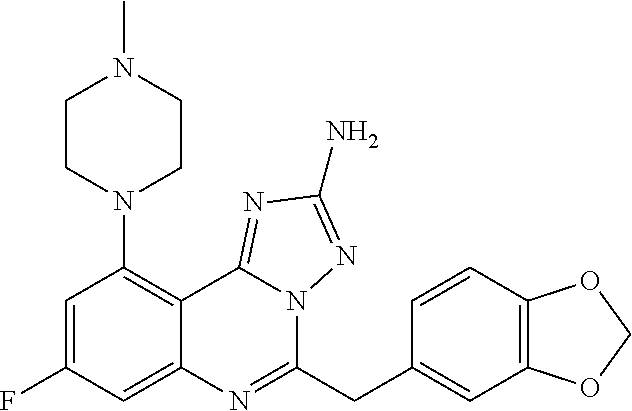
FC1=CC(N2CCN(C)CC2)=C2C(=C1)N=C(CC1=CC3=C(C=C1)OCO3)N1C2=NC(N)=N1
